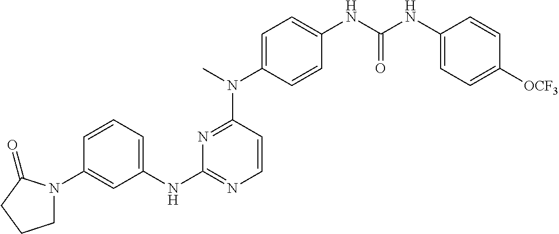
C1=CC=C(NC2=NC=CC(N(C)C3=CC=C(NC(NC4=CC=C([OCF3])C=C4)=O)C=C3)=N2)C=C1N1CCCC1=O
